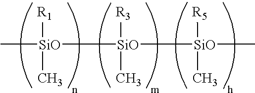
C[SiO]([SiO]([SiO](C)([R5])C)([R3])C)([R1])C
